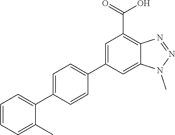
C1=CC=C(C)C(C2=CC=C(C3=CC(C(=O)O)=C4C(=C3)N(C)N=N4)C=C2)=C1
